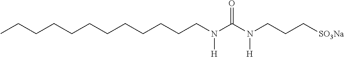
C(CCCCCCCCC)CCN([H])C(=O)N(CCC[SO3Na])[H]
